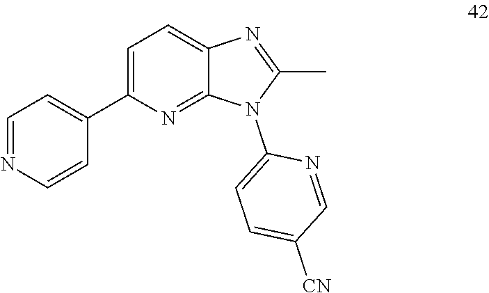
CC1=NC2=CC=C(C3=CC=NC=C3)N=C2N1C1=CC=C([CN])C=N1
